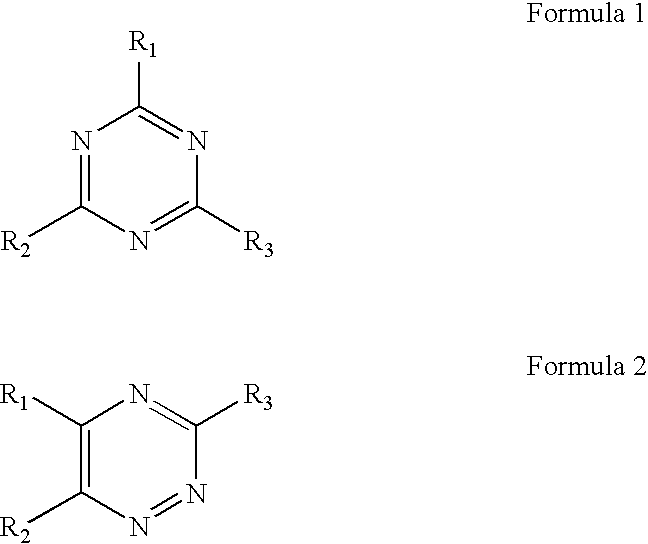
N1=C([R2])N=C([R3])N=C1[R1].C1([R1])=C([R2])N=NC([R3])=N1
